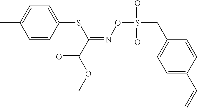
C1=CC(SC(=NOS(CC2=CC=C(C=C)C=C2)(=O)=O)C(OC)=O)=CC=C1C
